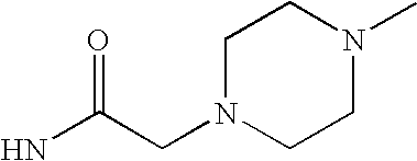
NC(CN1CCN(C)CC1)=O
